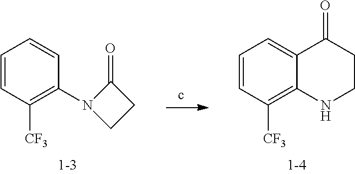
C1=CC([CF3])=C(N2CCC2=O)C=C1.C1=CC([CF3])=C2C(=C1)C(=O)CCN2
